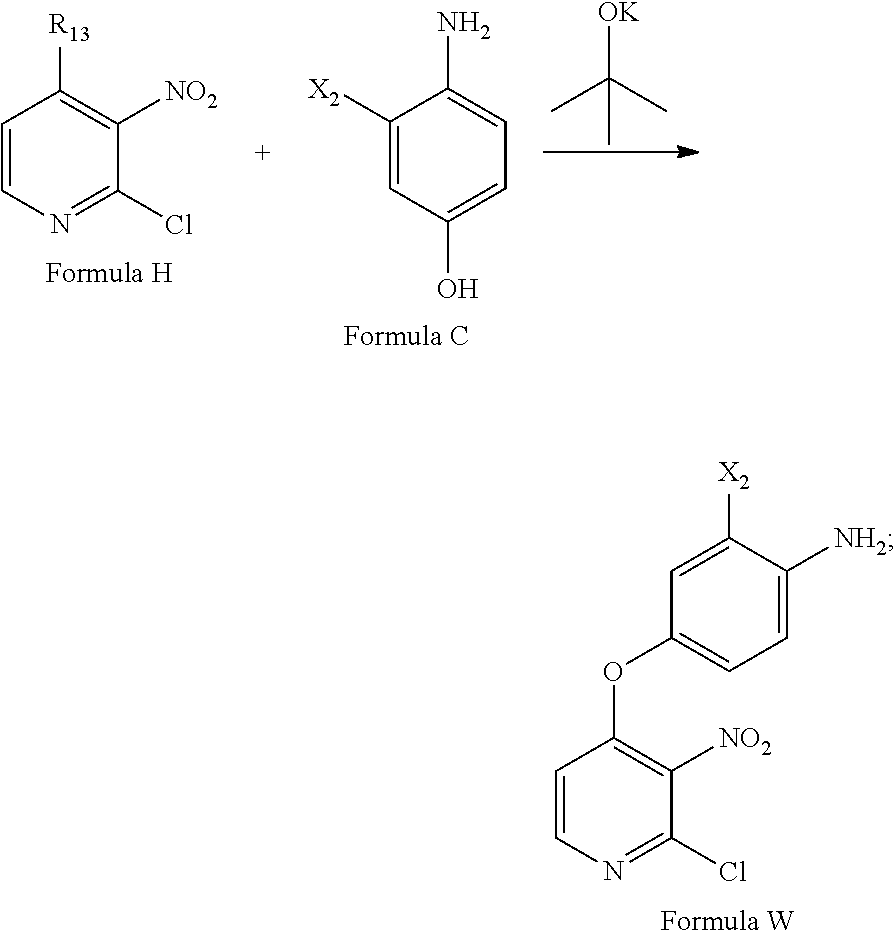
C1=C([NH2])C([X2])=CC(OC2=C([NO2])C(Cl)=NC=C2)=C1.C1([X2])=CC(O)=CC=C1N.CC(C)(C)[OK].C1=CN=C(Cl)C([NO2])=C1[R13]
